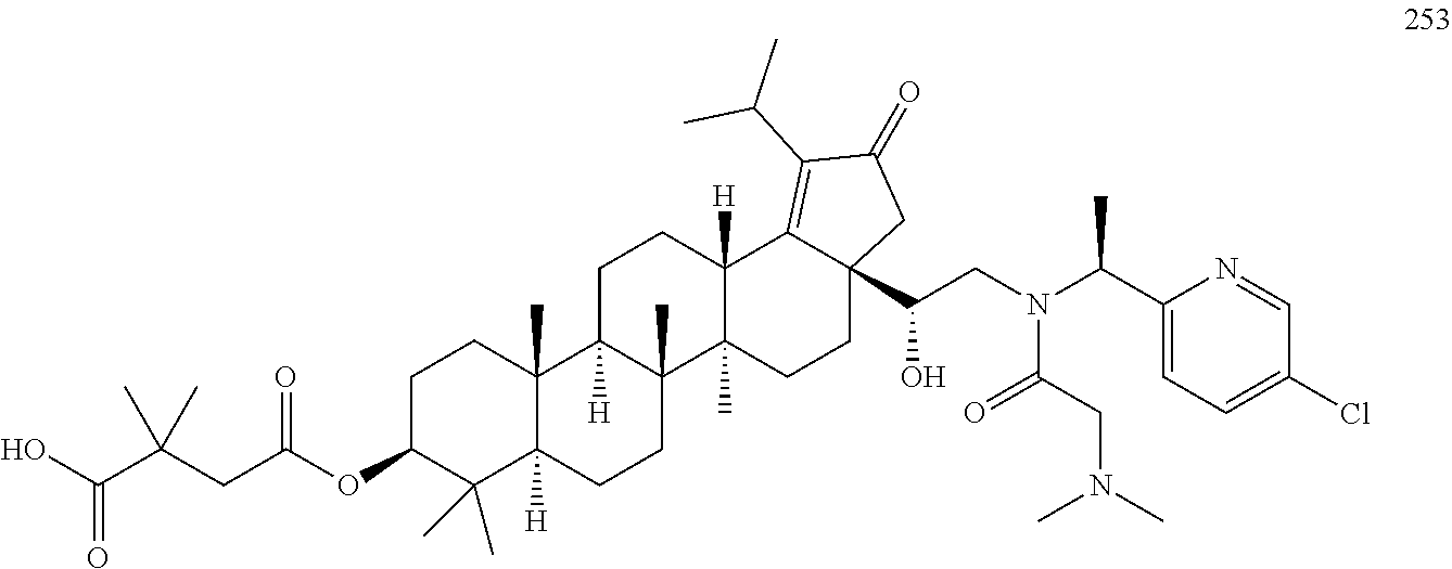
OC(C(CC(OC1C(C)(C)C2([H])C(C)(CC1)C1([H])C(C)(CC2)C2(C)C([H])(CC1)C1=C(C(C)C)C(=O)CC1(C(CN(C(C1=CC=C(Cl)C=N1)C)C(=O)CN(C)C)O)CC2)=O)(C)C)=O
